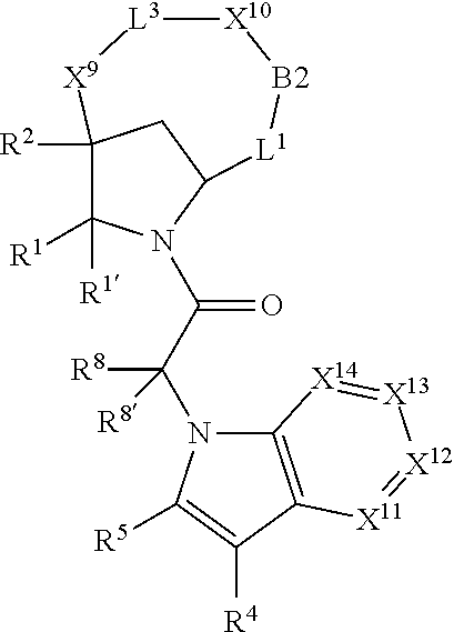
C1([R1])([R1])N(C(C(N2C3=C(C([R4])=C2[R5])[X11]=[X12][X13]=[X14]3)([R8])[R8])=O)C2CC1([R2])[X9][L3][X10][B2][L1]2
